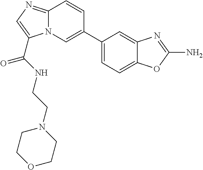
C1(C2=CN3C(=NC=C3C(NCCN3CCOCC3)=O)C=C2)=CC=C2C(=C1)N=C(N)O2
